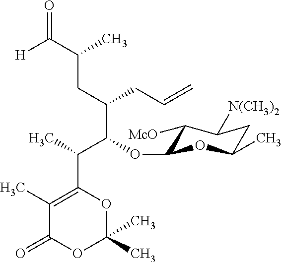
C1([McO])C([N(CH3)2])CC(C)OC1OC(C(CC(C([H])=O)C)CC=C)C(C)C1=C(C)C(=O)OC(C)(C)O1
